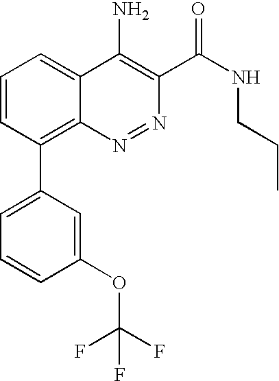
C1(OC(F)(F)F)=CC(C2=C3C(=CC=C2)C(N)=C(C(NCCC)=O)N=N3)=CC=C1
